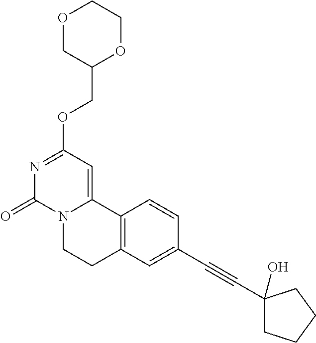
O1CC(COC2=NC(=O)N3C(=C2)C2=C(CC3)C=C(C#CC3(O)CCCC3)C=C2)OCC1
